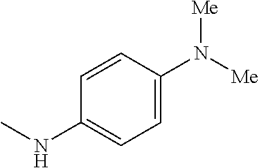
C1=C(N([Me])[Me])C=CC(NC)=C1
